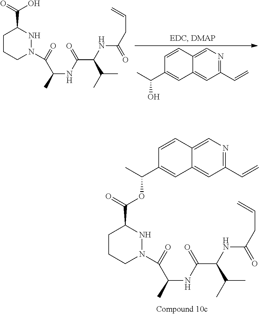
C1CCN(C(=O)C(C)NC(=O)C(C(C)C)NC(CC=C)=O)NC1C(=O)O.C1(C=C)=NC=C2C(=C1)C=C(C(O)C)C=C2.C1CCN(C(=O)C(C)NC(=O)C(C(C)C)NC(CC=C)=O)NC1C(=O)OC(C1=CC2=CC(C=C)=NC=C2C=C1)C
